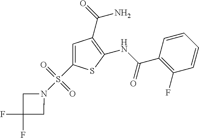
C1(NC(C2=C(F)C=CC=C2)=O)=C(C(=O)N)C=C(S(N2CC(F)(F)C2)(=O)=O)S1
